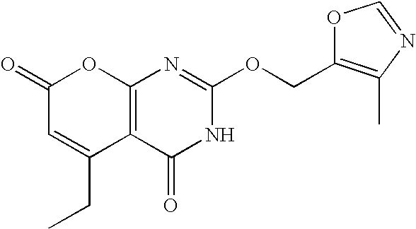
C12=C(C(=O)NC(OCC3=C(C)N=CO3)=N1)C(CC)=CC(=O)O2
